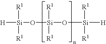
[H][Si]([R1])([R1])O[Si]([R1])([R1])O[Si]([H])([R1])[R1]
